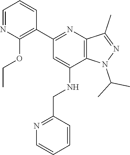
C12=C(N=C(C3=C(OCC)N=CC=C3)C=C1NCC1=NC=CC=C1)C(C)=NN2C(C)C
